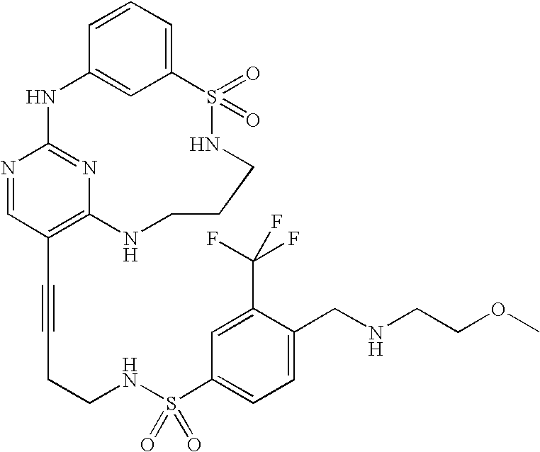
C1=CC=C2C=C1NC1=NC(=C(C#CCCNS(C3=CC=C(CNCCOC)C(C(F)(F)F)=C3)(=O)=O)C=N1)NCCCNS2(=O)=O
